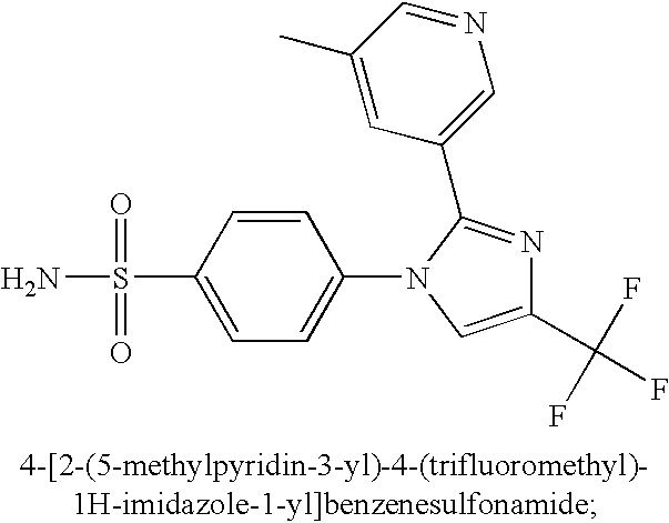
C1=CC(S(N)(=O)=O)=CC=C1N1C=C(C(F)(F)F)N=C1C1=CN=CC(C)=C1
